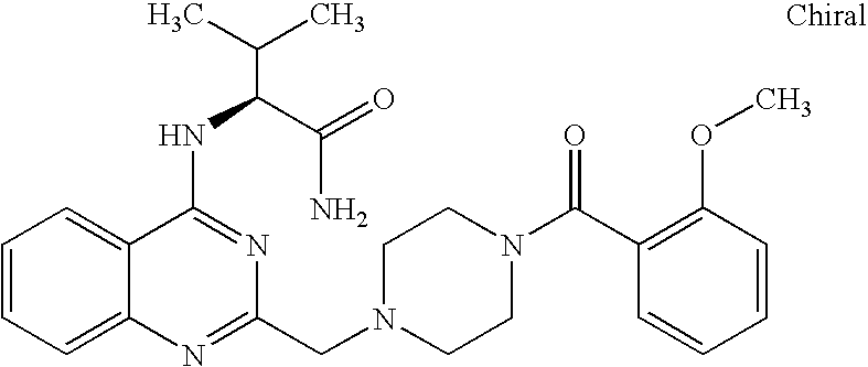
C1=CC=C2C(=C1)C(NC(C(N)=O)C(C)C)=NC(CN1CCN(C(C3=C(OC)C=CC=C3)=O)CC1)=N2
